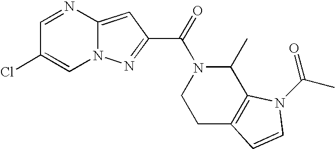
C1=NC2=CC(C(=O)N3C(C)C4=C(CC3)C=CN4C(=O)C)=NN2C=C1Cl
